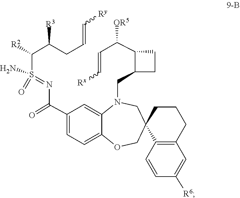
C1(C(C=C[Rx])[OR5])C(CN2C3=CC(C(=O)N=S(C(C(CC=C[Ry])[R3])[R2])(=O)N)=CC=C3OCC3(C4=C(CCC3)C=C([R6])C=C4)C2)CC1
